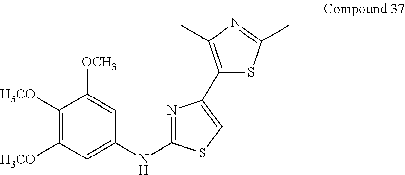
C1([H3CO])=C([H3CO])C=C(NC2=NC(C3=C(C)N=C(C)S3)=CS2)C=C1[OCH3]
